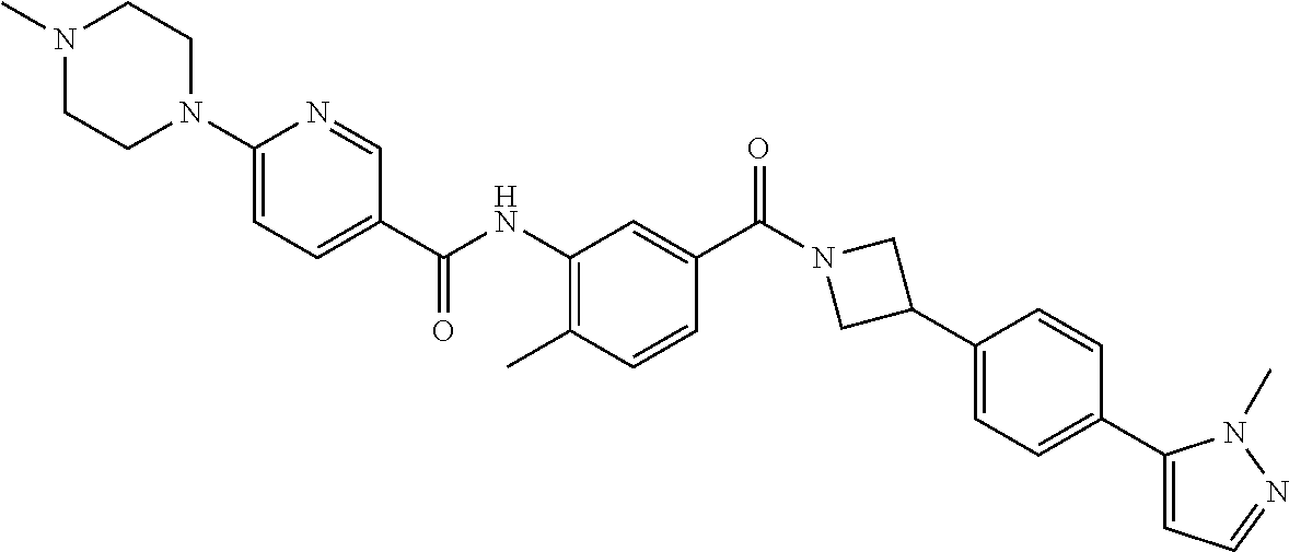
C1(N2CCN(C)CC2)=CC=C(C(NC2=C(C)C=CC(C(N3CC(C4=CC=C(C5=CC=NN5C)C=C4)C3)=O)=C2)=O)C=N1
